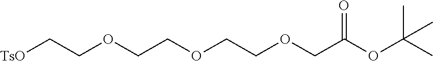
[TsO]CCOCCOCCOCC(OC(C)(C)C)=O
